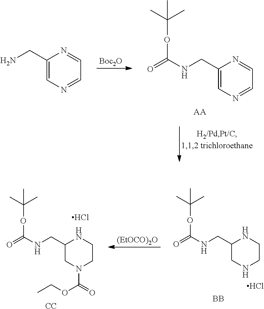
[Boc2O].C1(CNC(=O)OC(C)(C)C)=CN=CC=N1.[AA].C1(CN)=CN=CC=N1.[(EtOCO)2O].C1(CNC(=O)OC(C)(C)C)CNCCN1.Cl.[BB].C1(CNC(=O)OC(C)(C)C)CN(C(=O)OCC)CCN1.[CC].Cl
